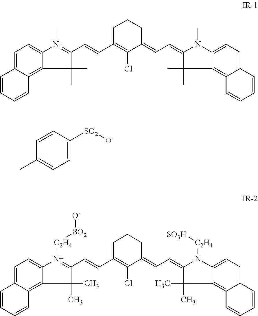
C1=CC=CC2=C3C(C)(C)C(C=CC4=C(Cl)C(=CC=C5C(C)(C)C6=C7C=CC=CC7=CC=C6N5C)CCC4)=[N+](C)C3=CC=C12.C1=CC([SO2][O-])=CC=C1C.C1=CC=CC2=C3C(C)(C)C(C=CC4=C(Cl)C(=CC=C5C(C)(C)C6=C7C=CC=CC7=CC=C6N5[C2H4][SO3H])CCC4)=[N+]([C2H4][SO2][O-])C3=CC=C12
